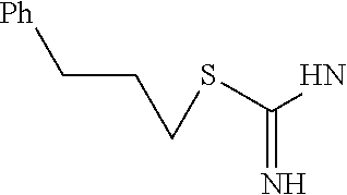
S(C(N)=N)CCC[Ph]
